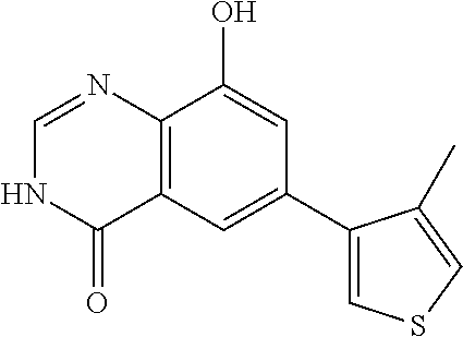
C12=C(C=C(C3=CSC=C3C)C=C1O)C(=O)NC=N2
